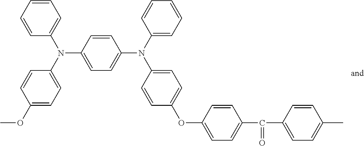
N(C1=CC=CC=C1)(C1=CC=C(OC2=CC=C(C(C3=CC=C(C)C=C3)=O)C=C2)C=C1)C1=CC=C(N(C2=CC=CC=C2)C2=CC=C(OC)C=C2)C=C1
